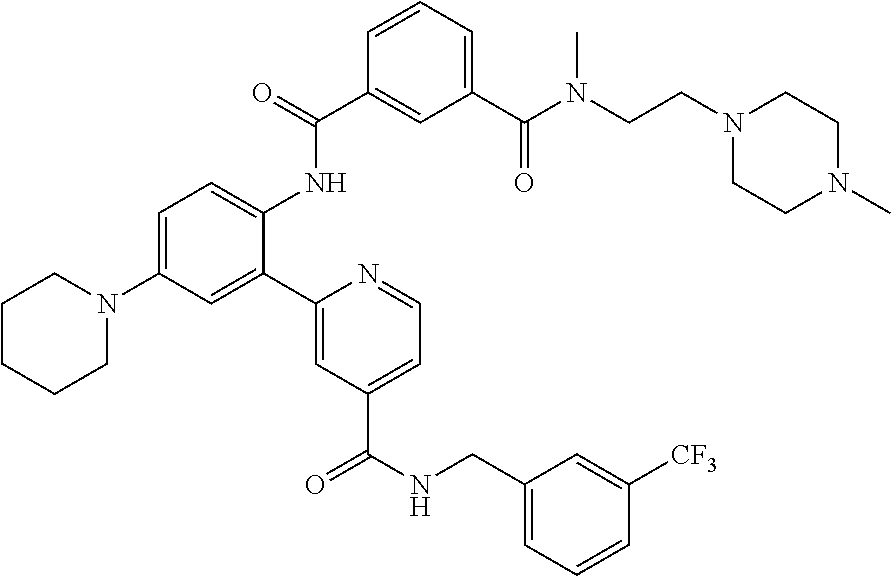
C1(C2=CC(N3CCCCC3)=CC=C2NC(C2=CC(C(=O)N(C)CCN3CCN(C)CC3)=CC=C2)=O)=CC(C(NCC2=CC=CC([CF3])=C2)=O)=CC=N1
